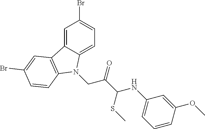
C1=C2C(=CC=C1Br)N(CC(C(NC1=CC=CC(OC)=C1)SC)=O)C1=C2C=C(Br)C=C1
